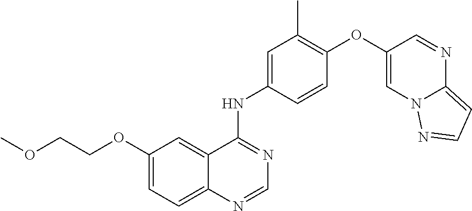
C1(OCCOC)=CC=C2C(=C1)C(NC1=CC(C)=C(OC3=CN4C(=CC=N4)N=C3)C=C1)=NC=N2
